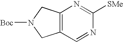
C12=C(C=NC([SMe])=N1)CN([Boc])C2
